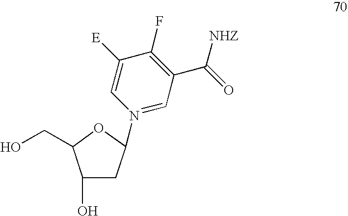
C1(O)CC(N2=CC(C(=O)[NHZ])=C(F)C([E])=C2)OC1CO
